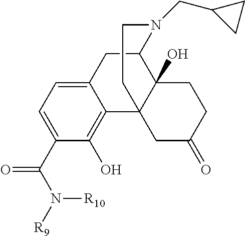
C12=CC=C(C(N([R9])[R10])=O)C(O)=C1C13C(O)(C(C2)N(CC2CC2)CC1)CCC(=O)C3
